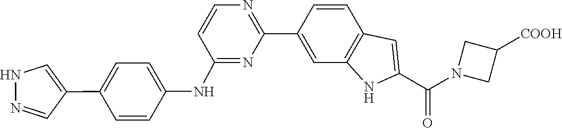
N1(C(C2=CC3=C(N2)C=C(C2=NC=CC(NC4=CC=C(C5=CNN=C5)C=C4)=N2)C=C3)=O)CC([COOH])C1
